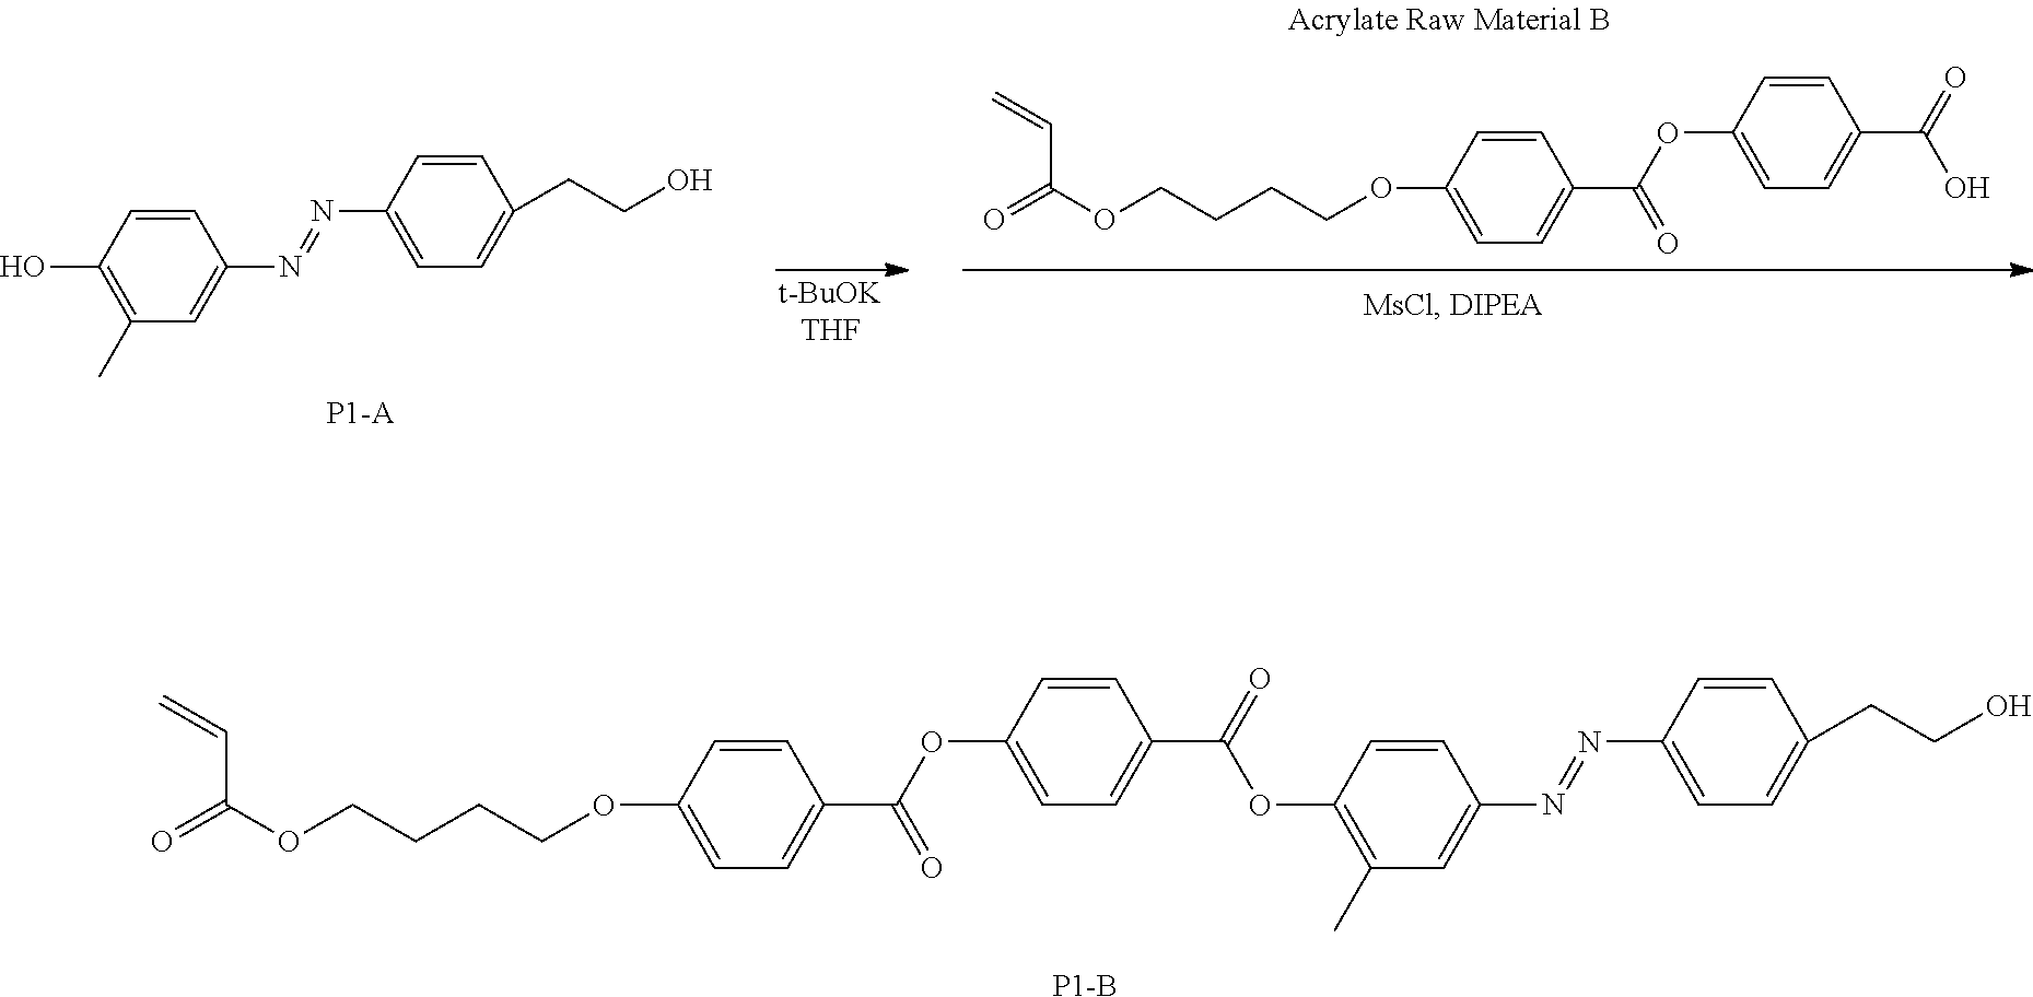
C1=CC(N=NC2=CC(C)=C(O)C=C2)=CC=C1CCO.C1=CC(OC(C2=CC=C(OCCCCOC(=O)C=C)C=C2)=O)=CC=C1C(=O)O.C1=CC(N=NC2=CC(C)=C(OC(=O)C3=CC=C(OC(C4=CC=C(OCCCCOC(=O)C=C)C=C4)=O)C=C3)C=C2)=CC=C1CCO.[P1-B]
